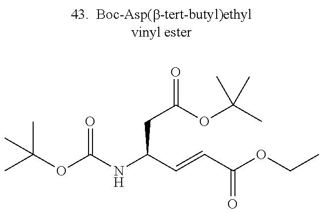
C(OC(=O)NC(CC(OC(C)(C)C)=O)C=CC(=O)OCC)(C)(C)C
